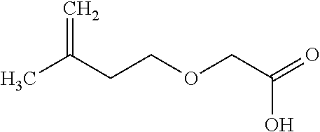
C(CCOCC(=O)O)(C)=C
